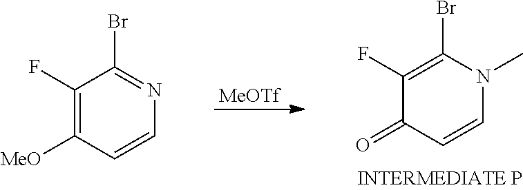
C1=CN=C(Br)C(F)=C1[MeO].C1=CN(C)C(Br)=C(F)C1=O.[MeOTf]
